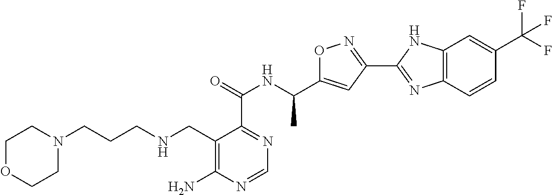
C1OCCN(CCCNCC2=C(N)N=CN=C2C(NC(C2=CC(C3=NC4=C(N3)C=C(C(F)(F)F)C=C4)=NO2)C)=O)C1
